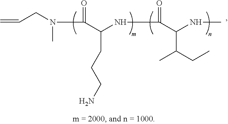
N(C(=O)C(NC)C(CC)C)C(C(=O)N(C)CC=C)CCCN
